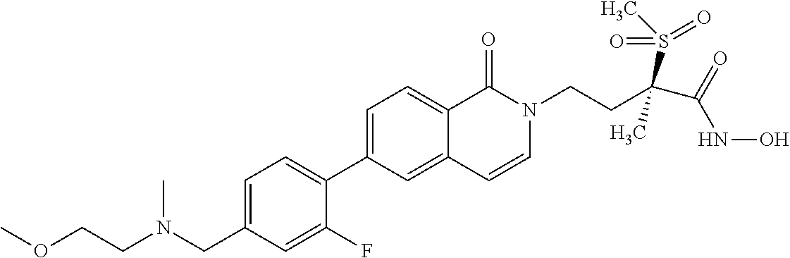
C1=C(CN(CCOC)C)C=C(F)C(C2=CC=C3C(=C2)C=CN(CCC(C(=O)NO)(S(C)(=O)=O)C)C3=O)=C1
